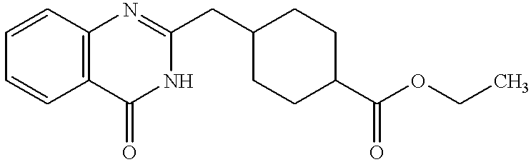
C1=CC2=C(C=C1)C(=O)NC(CC1CCC(C(OCC)=O)CC1)=N2
